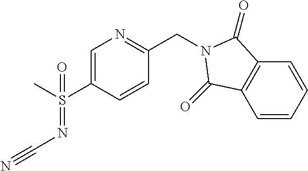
C1=C(S(C)(=NC#N)=O)C=CC(CN2C(=O)C3=C(C=CC=C3)C2=O)=N1
